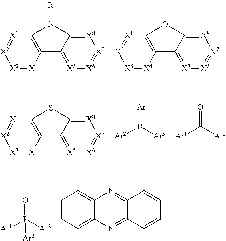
C12=C([X1]=[X2][X3]=[X4]1)OC1=[X8][X7]=[X6][X5]=C21.C12=C([X1]=[X2][X3]=[X4]1)N([R1])C1=[X8][X7]=[X6][X5]=C21.B([Ar2])([Ar3])[Ar1].C12=C([X1]=[X2][X3]=[X4]1)SC1=[X8][X7]=[X6][X5]=C21.C([Ar1])([Ar2])=O.P([Ar1])([Ar2])(=O)[Ar3].C1=CC=C2C(=C1)N=C1C(=N2)C=CC=C1
